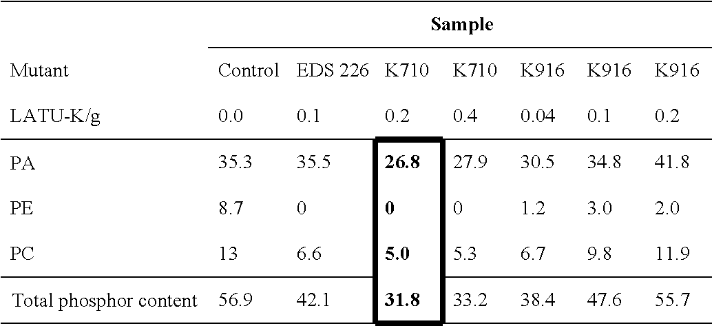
CCCCCCCCC.[PC].[PE].[PA].[K710].[K710].[K916].[K916].[K916].CCCCCCCC.CCCC1C(CCCC)CCC(CCCC)C(CCCC)C(CCC)C(CCC)CC1
